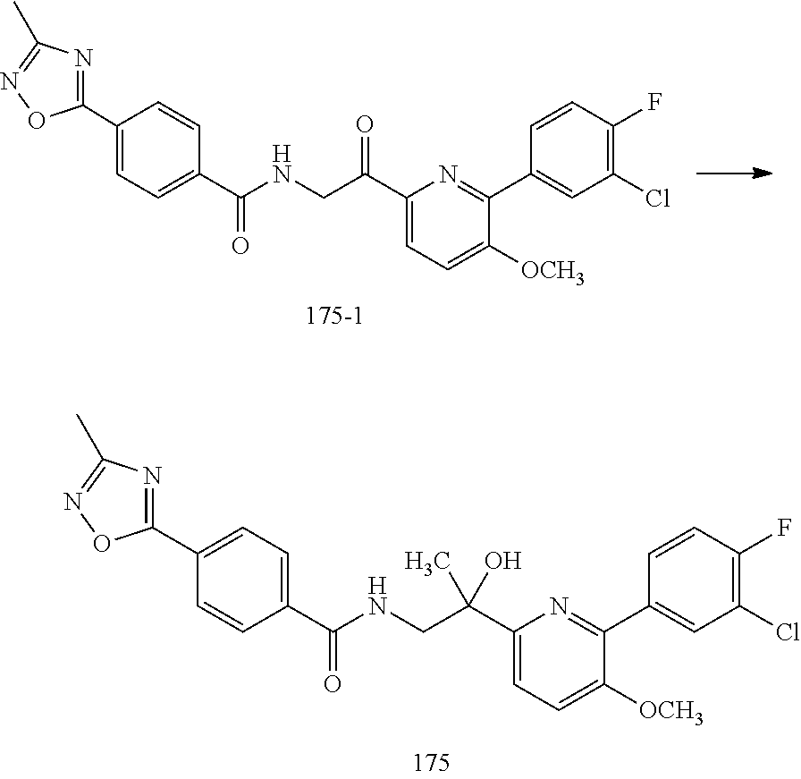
C1(C2=NC(C)=NO2)=CC=C(C(NCC(C2=CC=C([OCH3])C(C3=CC(Cl)=C(F)C=C3)=N2)(C)O)=O)C=C1.C1(C2=NC(C)=NO2)=CC=C(C(NCC(C2=CC=C([OCH3])C(C3=CC(Cl)=C(F)C=C3)=N2)=O)=O)C=C1
